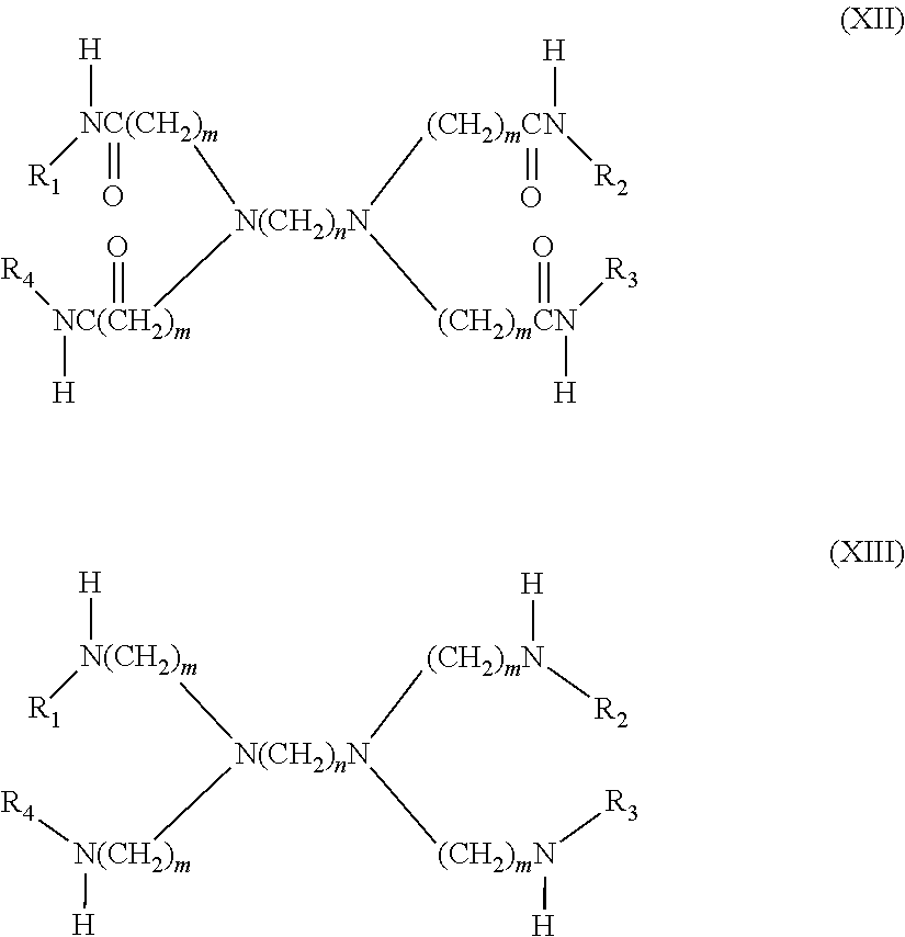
[H][NC(CH2)m](=O)([R1])[N(CH2)nN]([NC(CH2)m](=O)([H])[R4])([(CH2)mCN]([H])(=O)[R2])[(CH2)mCN]([R3])([H])=O.[H][N(CH2)m]([R1])[N(CH2)nN]([N(CH2)m]([H])[R4])([(CH2)mN]([H])[R2])[(CH2)mN]([R3])[H]
